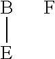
B[E].F
